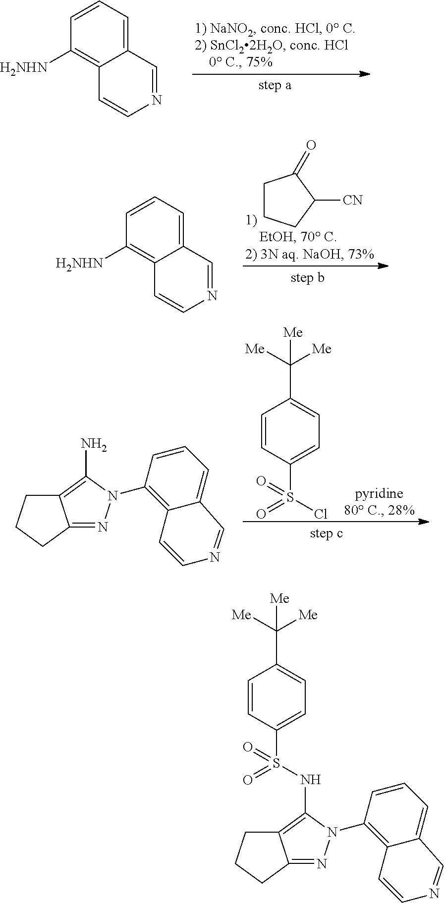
C12=CC=CC([H2NHN])=C1C=CN=C2.C1CCC([CN])C1=O.C12=CC=CC([H2NHN])=C1C=CN=C2.S(=O)(C1=CC=C(C([Me])([Me])[Me])C=C1)(Cl)=O.C12=NN(C3=C4C(=CC=C3)C=NC=C4)C(N)=C1CCC2.C12=NN(C3=C4C(=CC=C3)C=NC=C4)C(NS(=O)(=O)C3=CC=C(C([Me])([Me])[Me])C=C3)=C1CCC2
